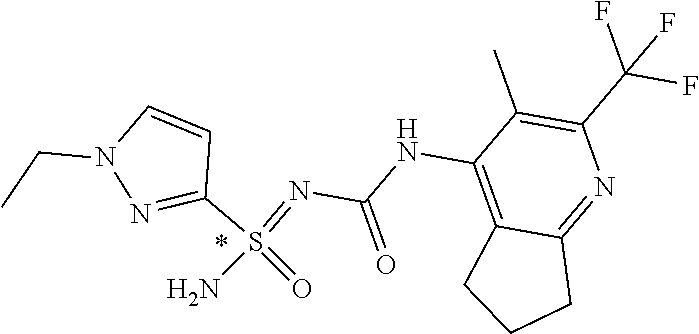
N1(CC)N=C(S(=NC(=O)NC2=C3CCCC3=NC(C(F)(F)F)=C2C)(=O)N)C=C1
